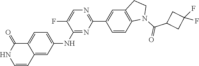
C12=CC=C(NC3=NC(C4=CC5=C(C=C4)N(C(C4CC(F)(F)C4)=O)CC5)=NC=C3F)C=C1C=CNC2=O
